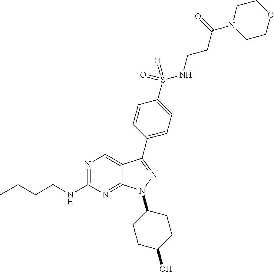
N1=C(NCCCC)N=C2C(=C1)C(C1=CC=C(S(NCCC(N3CCOCC3)=O)(=O)=O)C=C1)=NN2C1CCC(O)CC1
